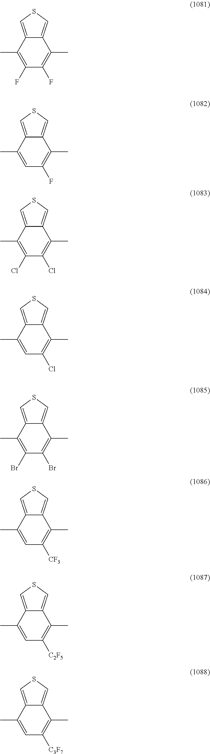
C12=CSC=C1C(C)=C(F)C(F)=C2C.C12=CSC=C1C(C)=C(F)C=C2C.C12=CSC=C1C(C)=C(Cl)C(Cl)=C2C.C12=CSC=C1C(C)=C(Cl)C=C2C.C12=CSC=C1C(C)=C(Br)C(Br)=C2C.C12=CSC=C1C(C)=C([CF3])C=C2C.C12=CSC=C1C(C)=C([C2F5])C=C2C.C12=CSC=C1C(C)=C([C3F7])C=C2C
